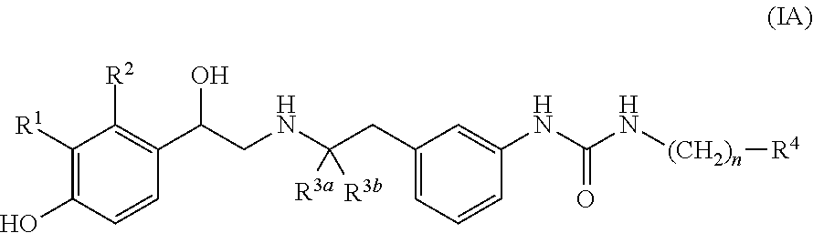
C1([R1])=C(O)C=CC(C(CNC(CC2=CC=CC(NC(N[(CH2)n][R4])=O)=C2)([R3a])[R3b])O)=C1[R2]
